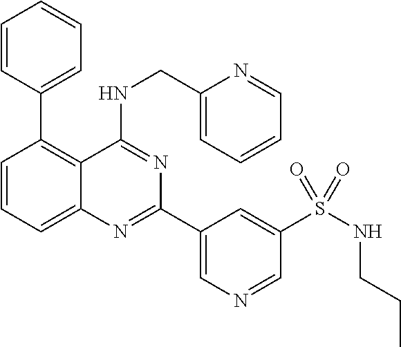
C1=CC(C2=C3C(=CC=C2)N=C(C2=CN=CC(S(NCCC)(=O)=O)=C2)N=C3NCC2=CC=CC=N2)=CC=C1
